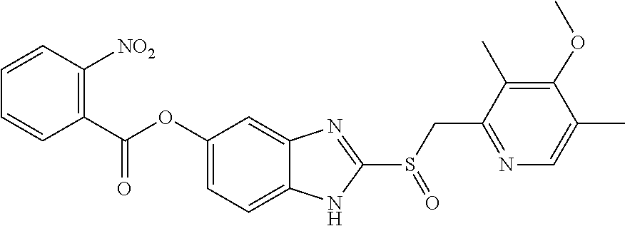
O(C1=CC=C2NC(S(CC3=NC=C(C)C(OC)=C3C)=O)=NC2=C1)C(C1=C([NO2])C=CC=C1)=O
